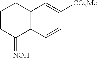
C1CC(=[NOH])C2=C(C1)C=C([CO2Me])C=C2
